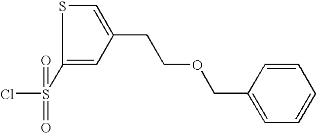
C1(COCCC2=CSC(S(Cl)(=O)=O)=C2)=CC=CC=C1
